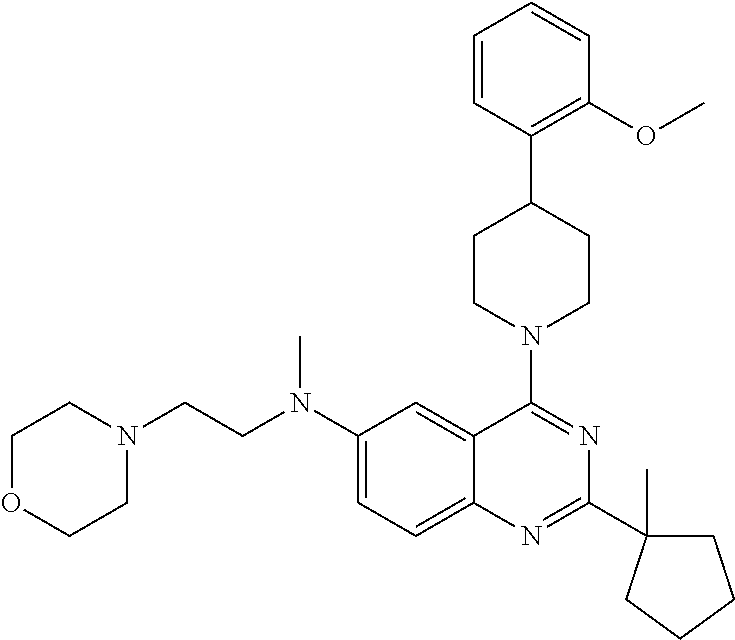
C1(N(CCN2CCOCC2)C)=CC=C2C(=C1)C(N1CCC(C3=C(OC)C=CC=C3)CC1)=NC(C1(C)CCCC1)=N2
